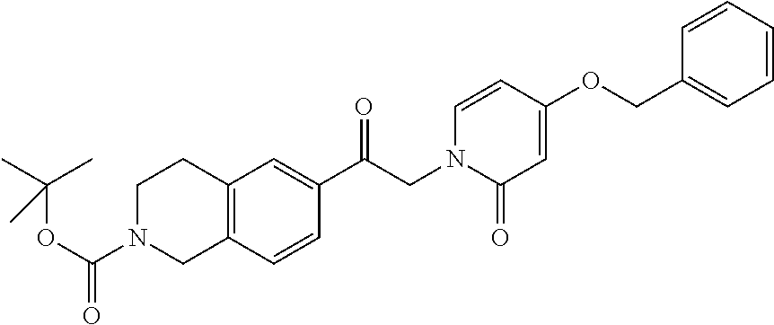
C12=C(C=CC(C(CN3C(=O)C=C(OCC4=CC=CC=C4)C=C3)=O)=C1)CN(C(OC(C)(C)C)=O)CC2
